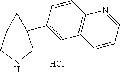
Cl.C12(C3=CC4=C(C=C3)N=CC=C4)C(CNC1)C2
